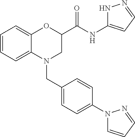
C1=CC=C2C(=C1)OC(C(NC1=CC=NN1)=O)CN2CC1=CC=C(N2C=CC=N2)C=C1
